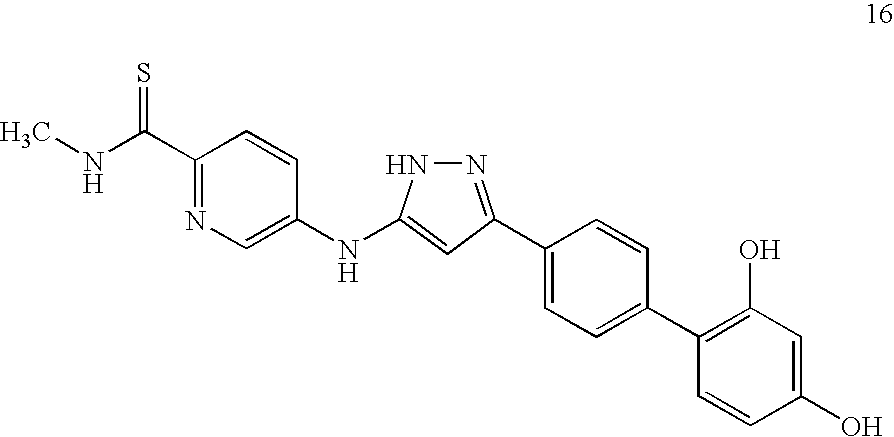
C1(C2=NNC(NC3=CN=C(C(NC)=S)C=C3)=C2)=CC=C(C2=C(O)C=C(O)C=C2)C=C1
